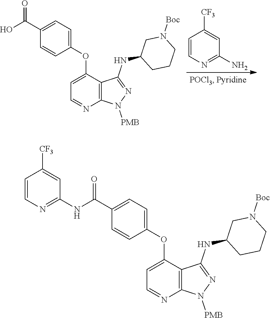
C1=CN=C(N)C=C1[CF3].C1(C(O)=O)=CC=C(OC2=CC=NC3=C2C(NC2CCCN([Boc])C2)=NN3[PMB])C=C1.C1(C(NC2=NC=CC([CF3])=C2)=O)=CC=C(OC2=CC=NC3=C2C(NC2CCCN([Boc])C2)=NN3[PMB])C=C1
